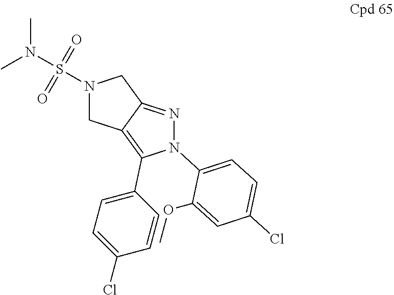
N1(S(N(C)C)(=O)=O)CC2=C(C3=CC=C(Cl)C=C3)N(C3=CC=C(Cl)C=C3OC)N=C2C1
